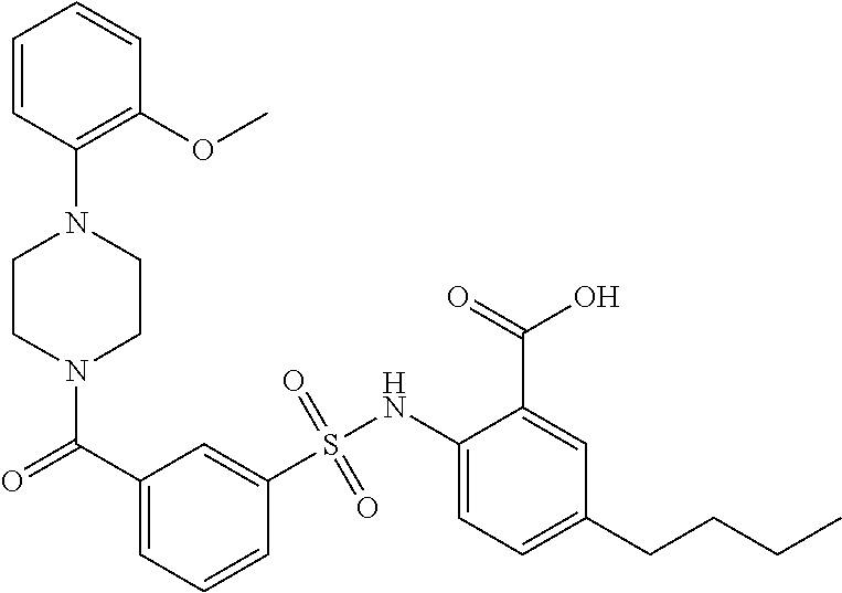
N1(C(=O)C2=CC=CC(S(NC3=CC=C(CCCC)C=C3C(=O)O)(=O)=O)=C2)CCN(C2=C(OC)C=CC=C2)CC1
